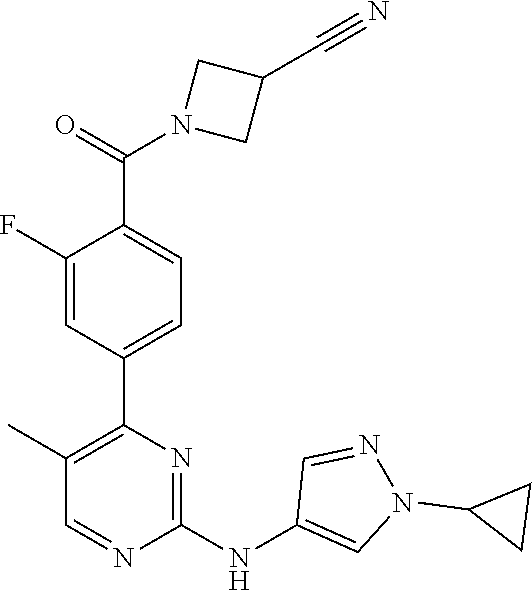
C1(C2=C(C)C=NC(NC3=CN(C4CC4)N=C3)=N2)=CC=C(C(=O)N2CC(C#N)C2)C(F)=C1
